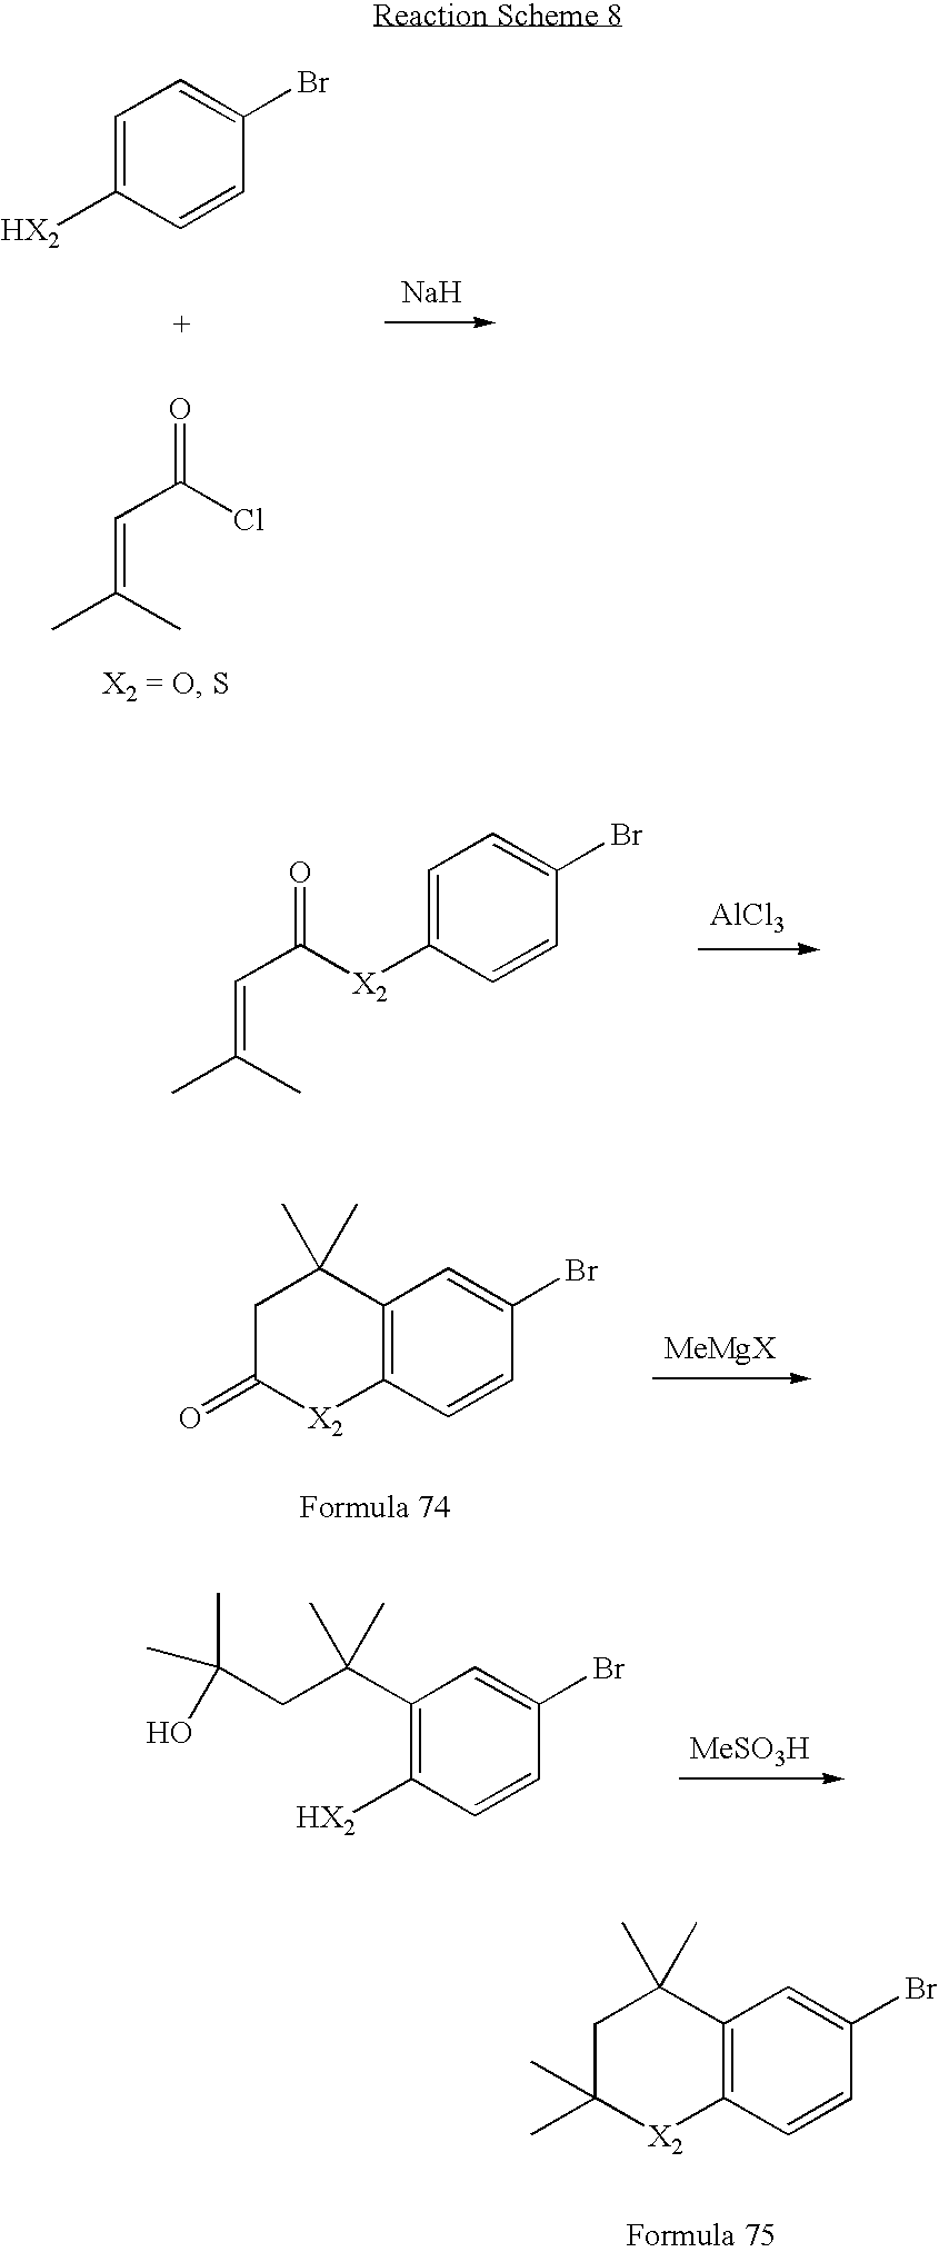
C1=C([HX2])C=CC(Br)=C1.C(C(Cl)=O)=C(C)C.[Na].C1=C([X2]C(C=C(C)C)=O)C=CC(Br)=C1.[AlCl3].C12=C(C=CC(Br)=C1)[X2]C(=O)CC2(C)C.C1(C(CC(C)(C)O)(C)C)=C([HX2])C=CC(Br)=C1.[MeSO3H].C12=C(C=CC(Br)=C1)[X2]C(C)(C)CC2(C)C
